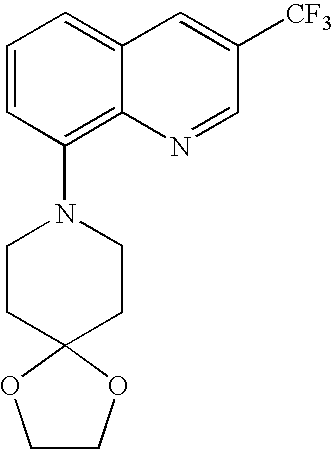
C1=CC(N2CCC3(OCCO3)CC2)=C2C(=C1)C=C([CF3])C=N2
